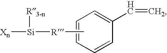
C1=CC(C=C)=CC=C1.C[R][Si]([R3-n])[Xn]
